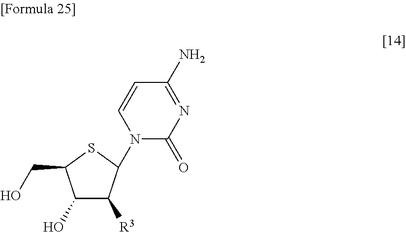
C1(O)C([R3])C(N2C(=O)N=C(N)C=C2)SC1CO
